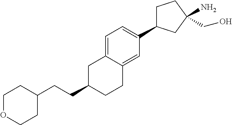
C(C1CCC2=CC(C3CCC(N)(CO)C3)=CC=C2C1)CC1CCOCC1
